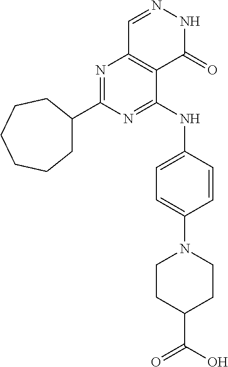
C1C(C2=NC3=C(C(NC4=CC=C(N5CCC(C(O)=O)CC5)C=C4)=N2)C(=O)NN=C3)CCCCC1
